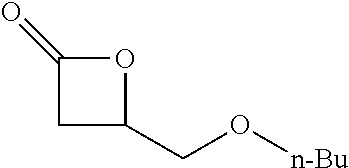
C1(=O)CC(CO[n-Bu])O1
